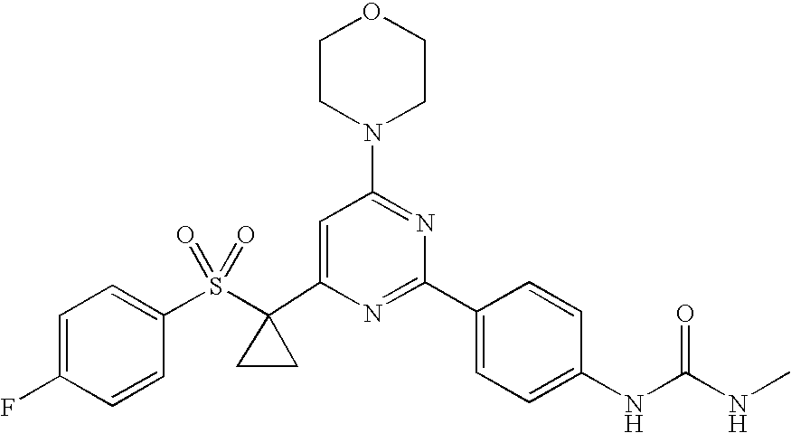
C1(C2(S(C3=CC=C(F)C=C3)(=O)=O)CC2)=CC(N2CCOCC2)=NC(C2=CC=C(NC(=O)NC)C=C2)=N1
